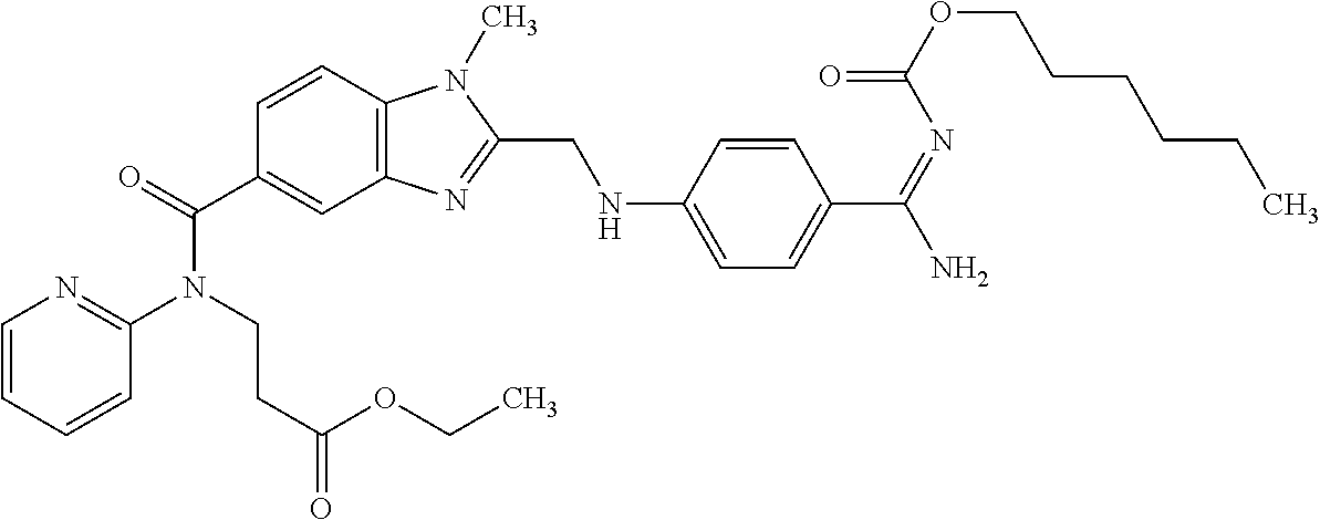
C1=CC=CC(N(CCC(OCC)=O)C(C2=CC3=C(C=C2)N(C)C(CNC2=CC=C(C(N)=NC(=O)OCCCCCC)C=C2)=N3)=O)=N1
